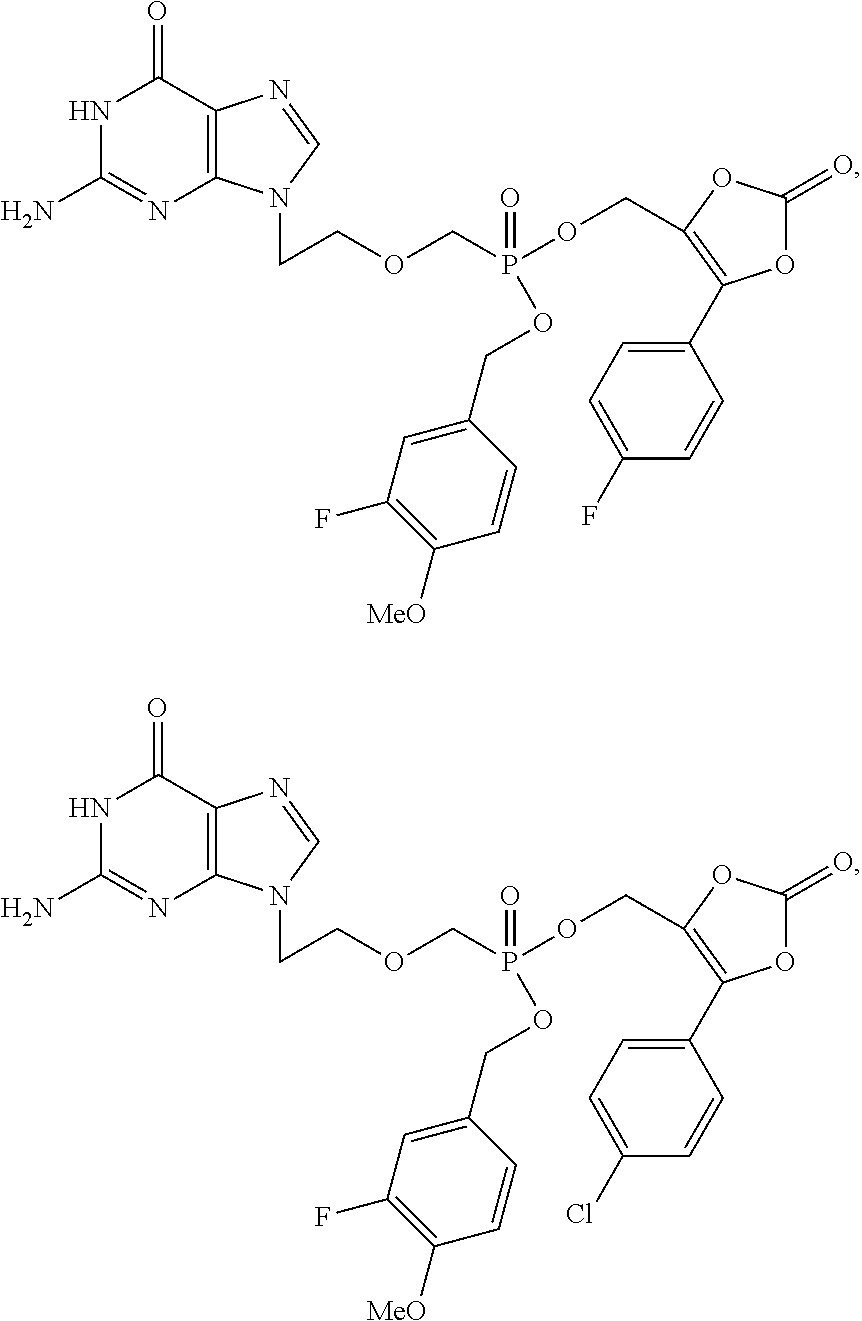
C12=C(C(=O)NC(N)=N1)N=CN2CCOCP(OCC1=C(C2=CC=C(F)C=C2)OC(=O)O1)(OCC1=CC(F)=C([MeO])C=C1)=O.C12=C(C(=O)NC(N)=N1)N=CN2CCOCP(OCC1=C(C2=CC=C(Cl)C=C2)OC(=O)O1)(OCC1=CC(F)=C([MeO])C=C1)=O
